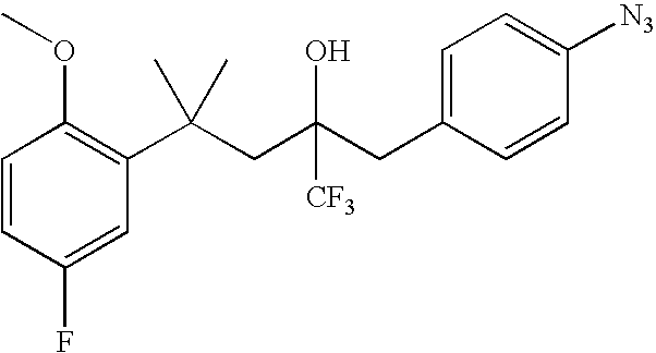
C1(F)=CC(C(CC(CC2=CC=C([N3])C=C2)([CF3])O)(C)C)=C(OC)C=C1
